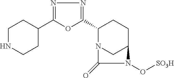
C1(C2=NN=C(C3CCNCC3)O2)N2CC(CC1)N(O[SO3H])C2=O
